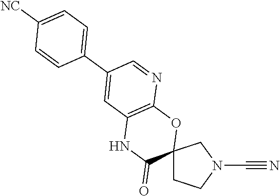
C12(CCN(C#N)C1)OC1=C(NC2=O)C=C(C2=CC=C([NC])C=C2)C=N1
